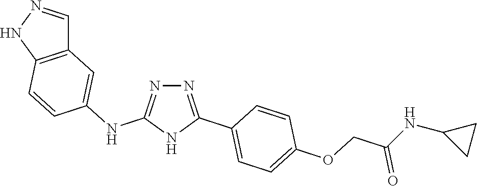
N1=C(NC2=CC3=C(C=C2)NN=C3)NC(C2=CC=C(OCC(NC3CC3)=O)C=C2)=N1
